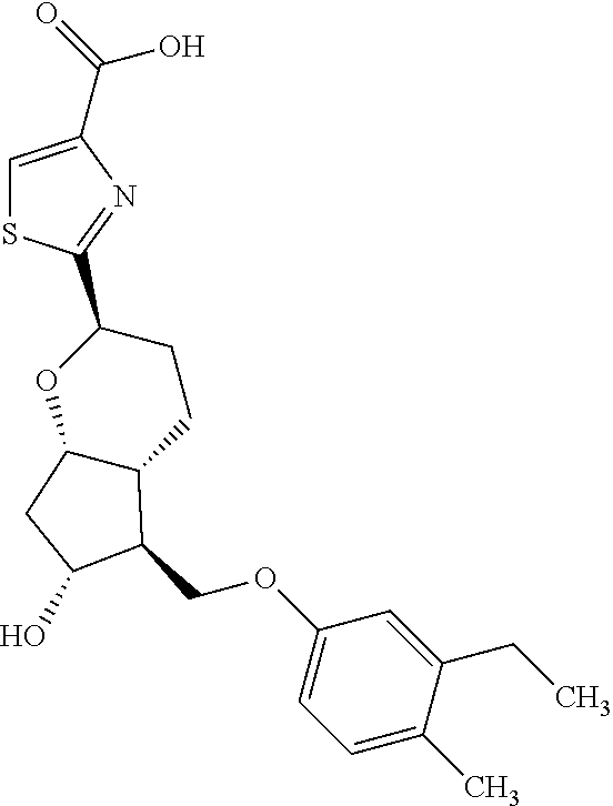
C1=C(C(=O)O)N=C(C2CCC3C(O2)CC(O)C3COC2=CC=C(C)C(CC)=C2)S1
